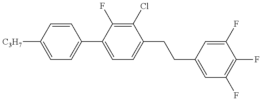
C1=C([C3H7])C=CC(C2=CC=C(CCC3=CC(F)=C(F)C(F)=C3)C(Cl)=C2F)=C1
